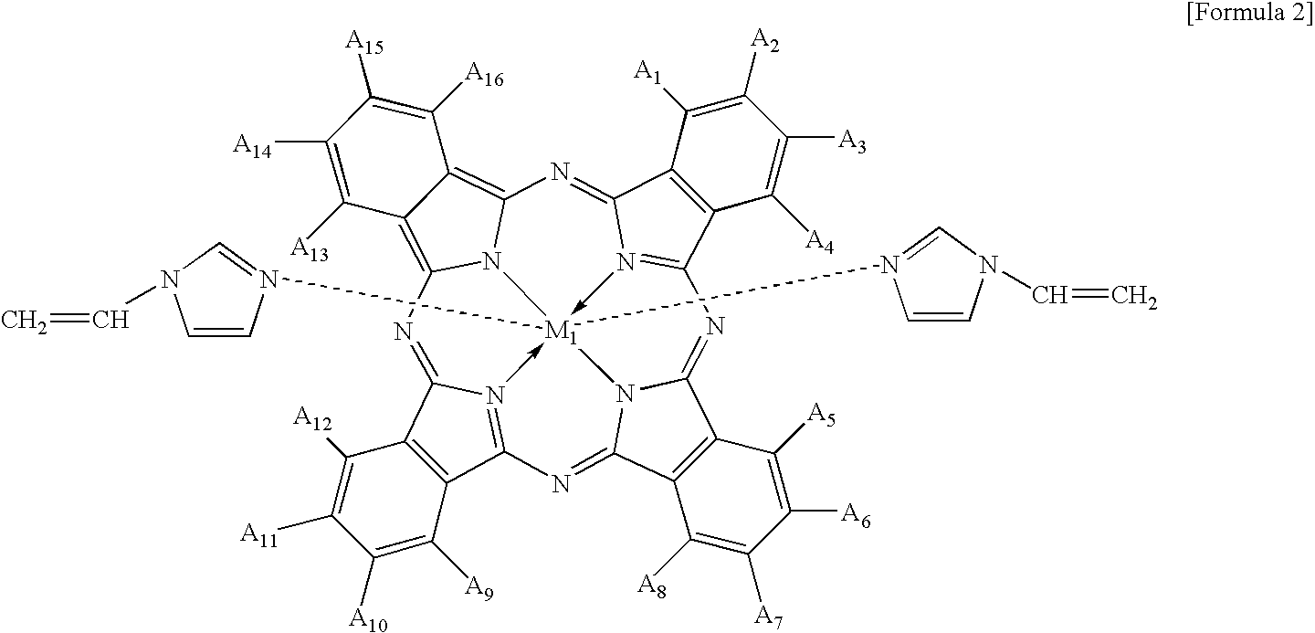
C12=C(C3=N4->[M1]56(N7=CN(C=C)C=C7)(N7=CN(C=C)C=C7)-N7=C(C8=C(C7=NC7=C9C(=C(N75)N=C14)C([A13])=C([A14])C([A15])=C9[A16])C([A1])=C([A2])C([A3])=C8[A4])N=C1C4=C(C(=N3)N16)C([A8])=C([A7])C([A6])=C4[A5])C([A9])=C([A10])C([A11])=C2[A12]
